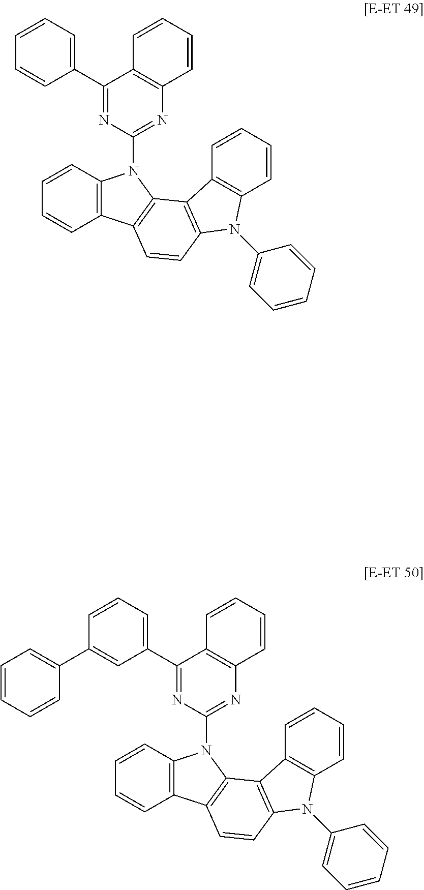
C1=CC2=C(C=C1)C1=C(N2C2=NC3=C(C(C4=CC=CC=C4)=N2)C=CC=C3)C2=C(C=C1)N(C1=CC=CC=C1)C1=C2C=CC=C1.C1=CC2=C(C=C1)C1=C(N2C2=NC3=C(C(C4=CC=CC(C5=CC=CC=C5)=C4)=N2)C=CC=C3)C2=C(C=C1)N(C1=CC=CC=C1)C1=C2C=CC=C1
